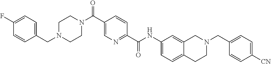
C1CN(C(C2=CN=C(C(=O)NC3=CC=C4C(=C3)CN(CC3=CC=C([CN])C=C3)CC4)C=C2)=O)CCN1CC1=CC=C(F)C=C1
